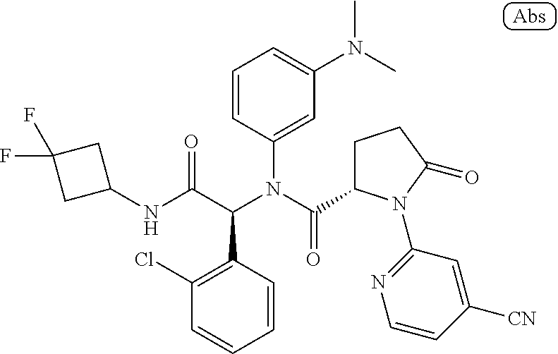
C1(NC(C(N(C(=O)C2CCC(=O)N2C2=NC=CC([CN])=C2)C2=CC(N(C)C)=CC=C2)C2=C(Cl)C=CC=C2)=O)CC(F)(F)C1
